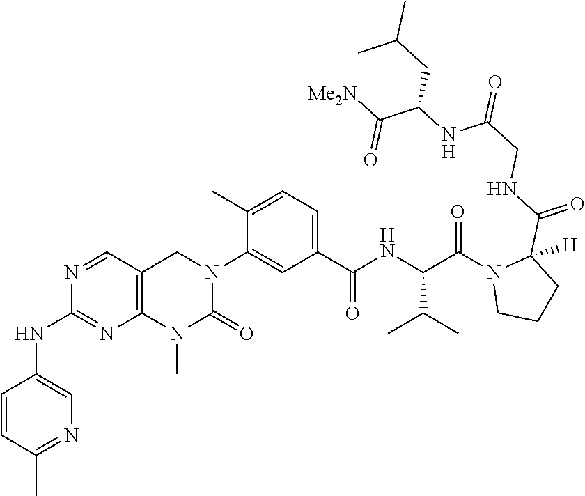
N1=CC2=C(N=C1NC1=CN=C(C)C=C1)N(C)C(=O)N(C1=CC(C(NC(C(N3CCCC3(C(=O)NCC(=O)NC(C([Me2N])=O)CC(C)C)[H])=O)C(C)C)=O)=CC=C1C)C2
